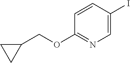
C1=CC(I)=CN=C1OCC1CC1
